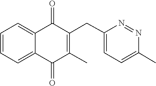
C1=CC=C2C(=O)C(CC3=CC=C(C)N=N3)=C(C)C(=O)C2=C1
